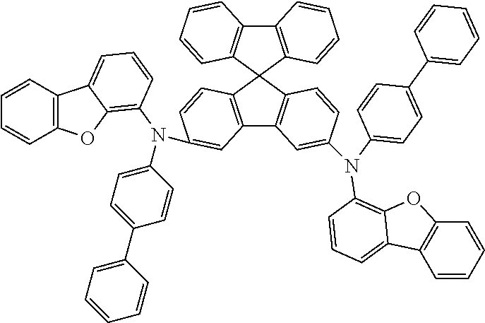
C12=C(C3(C4=C1C=CC=C4)C1=C(C4=C3C=CC(N(C3=C5OC6=C(C=CC=C6)C5=CC=C3)C3=CC=C(C5=CC=CC=C5)C=C3)=C4)C=C(N(C3=CC=C(C4=CC=CC=C4)C=C3)C3=C4OC5=C(C4=CC=C3)C=CC=C5)C=C1)C=CC=C2
